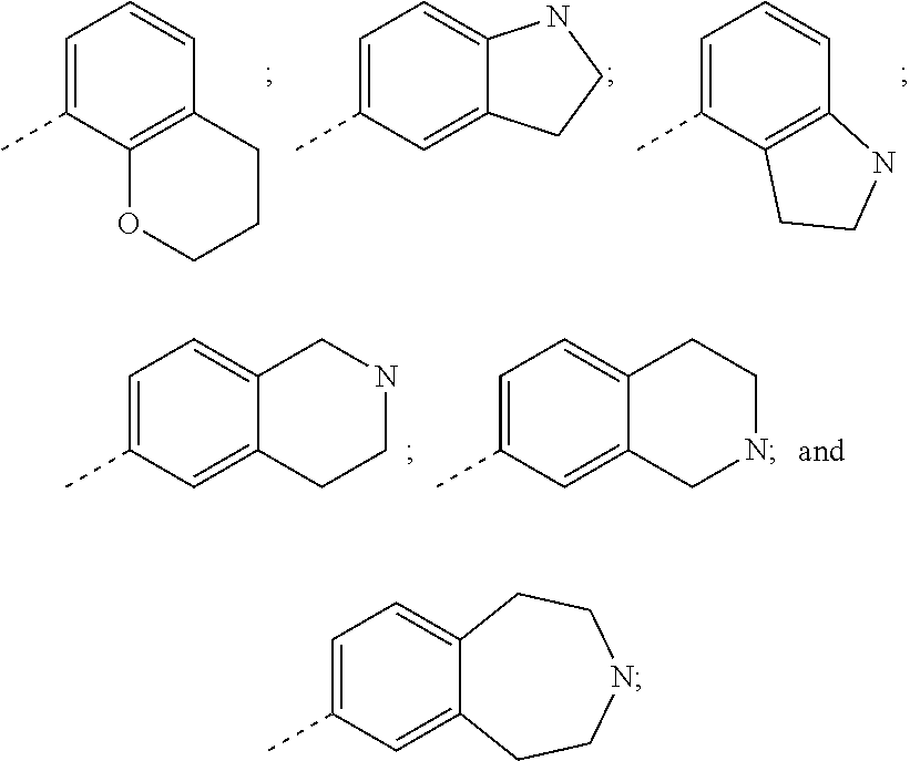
C1=C(C)C2=C(C=C1)NCC2.C1=C(C)C2=C(C=C1)CCCO2.C1=C(C)C=C2C(=C1)NCC2.C1=C(C)C=C2C(=C1)CNCC2.C1=C(C)C=C2C(=C1)CCNC2.C1=C(C)C=C2C(=C1)CCNCC2
